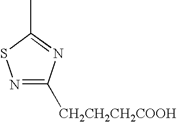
N1=C([CH2CH2CH2COOH])N=C(C)S1
